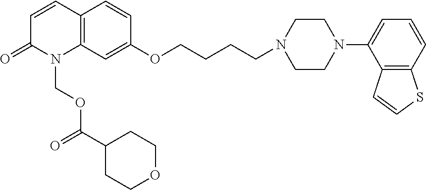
C12=C(C=C(OCCCCN3CCN(C4=CC=CC5=C4C=CS5)CC3)C=C1)N(COC(C1CCOCC1)=O)C(=O)C=C2
